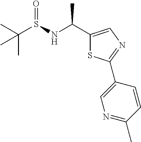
C1(C(NS(C(C)(C)C)=O)C)=CN=C(C2=CN=C(C)C=C2)S1
